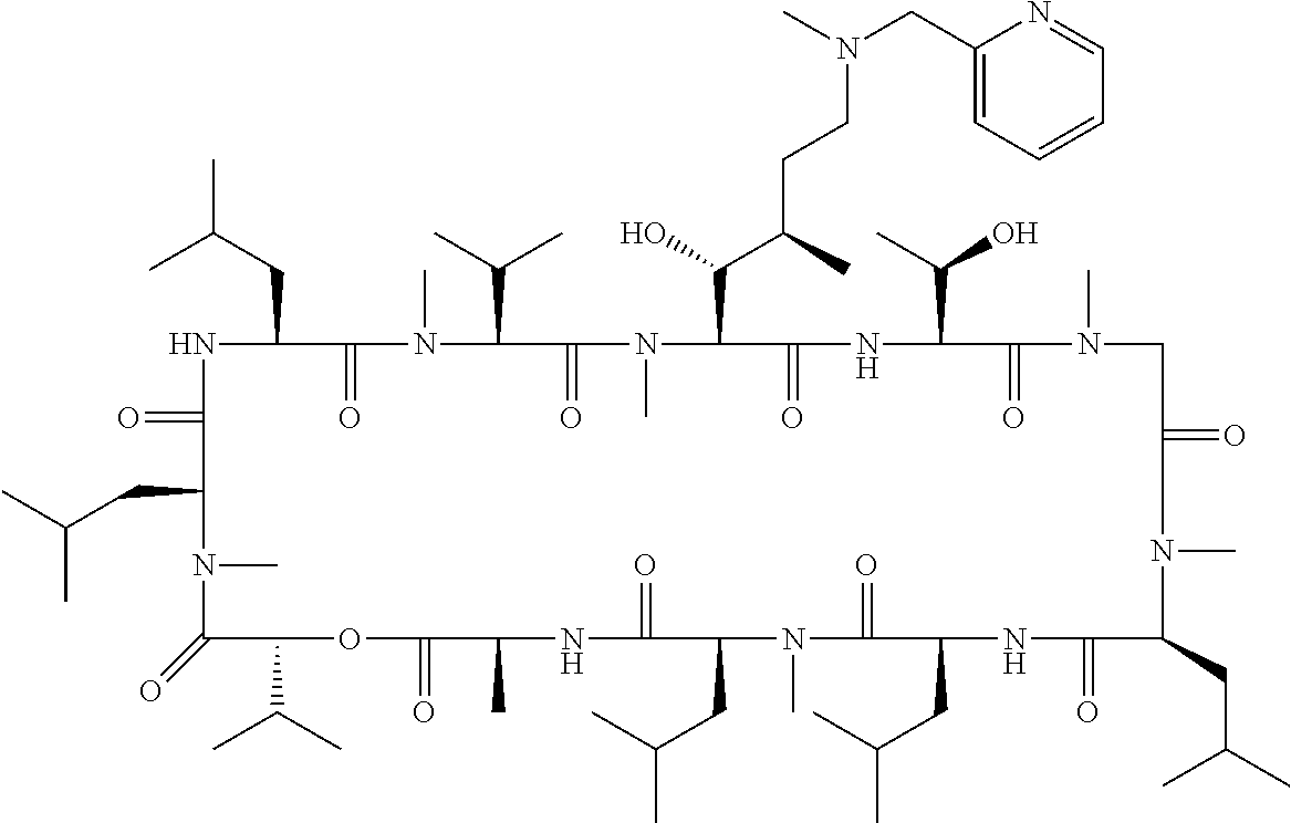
N1C(=O)C(CC(C)C)N(C)C(=O)C(C(C)C)OC(=O)C(C)NC(=O)C(CC(C)C)N(C)C(=O)C(CC(C)C)NC(=O)C(CC(C)C)N(C)C(=O)CN(C)C(=O)C(C(C)O)NC(=O)C(C(O)C(CCN(CC2=CC=CC=N2)C)C)N(C)C(=O)C(C(C)C)N(C)C(=O)C1CC(C)C
